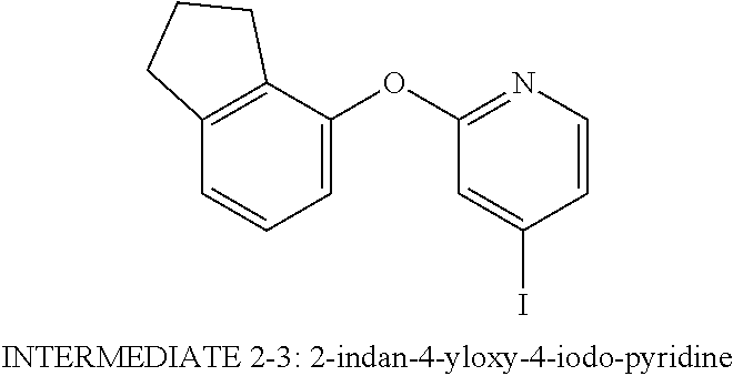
C12=C(C(OC3=NC=CC(I)=C3)=CC=C1)CCC2
